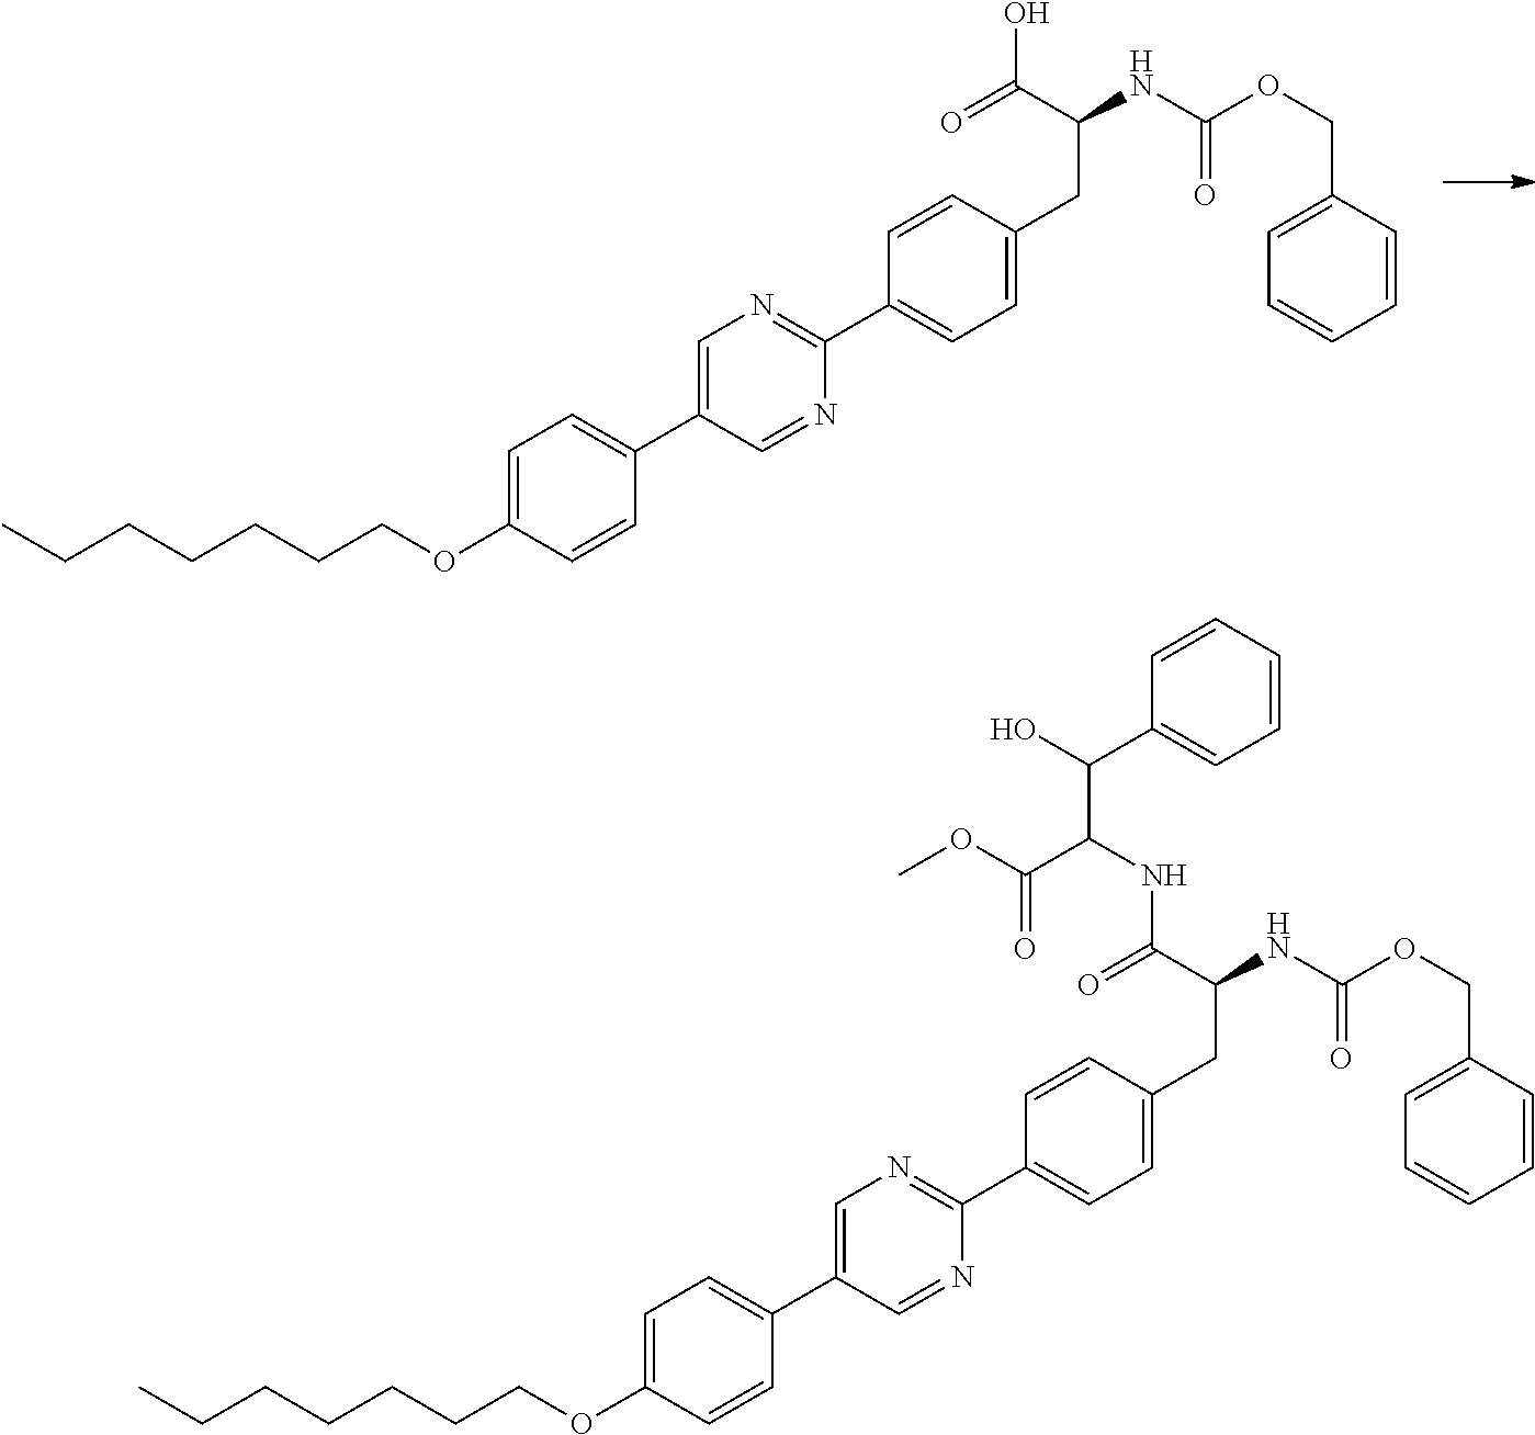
CCCCCCCOC1=CC=C(C2=CN=C(C3=CC=C(CC(C(=O)O)NC(OCC4=CC=CC=C4)=O)C=C3)N=C2)C=C1.CCCCCCCOC1=CC=C(C2=CN=C(C3=CC=C(CC(C(=O)NC(C(OC)=O)C(O)C4=CC=CC=C4)NC(OCC4=CC=CC=C4)=O)C=C3)N=C2)C=C1
